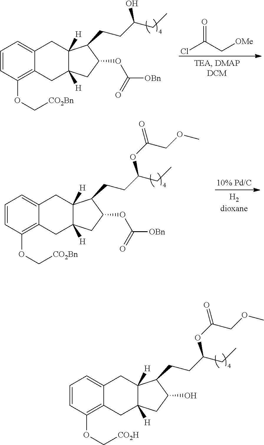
C1=CC(OC[CO2H])=C2C(=C1)CC1([H])C([H])(C2)CC(O)C1CCC(CC)OC(COC)=O.C1=CC(OC[CO2Bn])=C2C(=C1)CC1([H])C([H])(C2)CC(OC([OBn])=O)C1CCC(CC)O.ClC(C[OMe])=O.C1=CC(OC[CO2Bn])=C2C(=C1)CC1([H])C([H])(C2)CC(OC([OBn])=O)C1CCC(CC)OC(COC)=O
